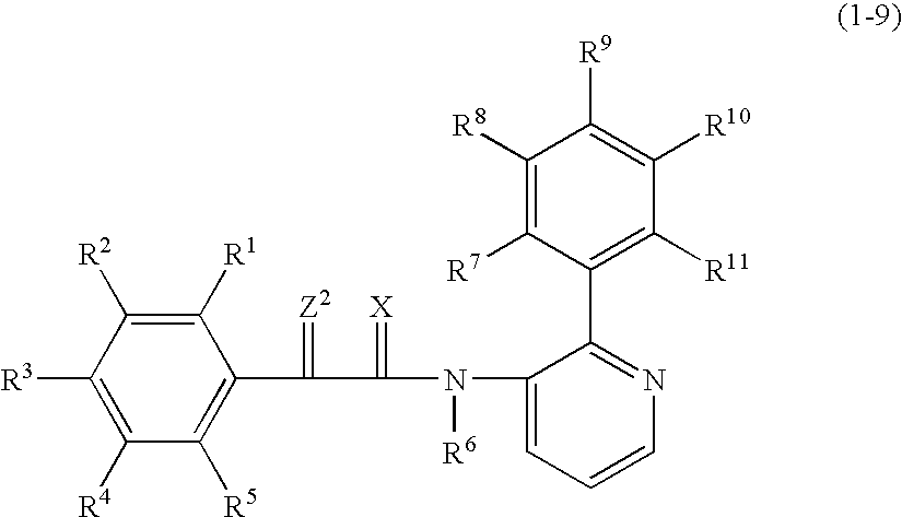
C1([R1])=C([R2])C([R3])=C([R4])C([R5])=C1C(C(N(C1=CC=CN=C1C1=C([R11])C([R10])=C([R9])C([R8])=C1[R7])[R6])=[X])=[Z2]
